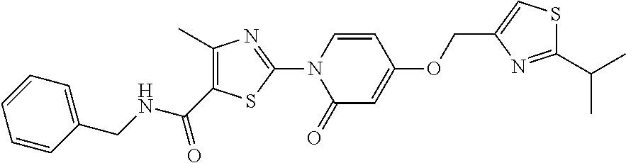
C1=CN(C2=NC(C)=C(C(NCC3=CC=CC=C3)=O)S2)C(=O)C=C1OCC1=CSC(C(C)C)=N1
